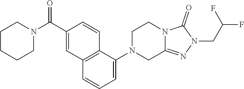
N1=C2N(C(=O)N1CC(F)F)CCN(C1=CC=CC3=C1C=CC(C(N1CCCCC1)=O)=C3)C2
